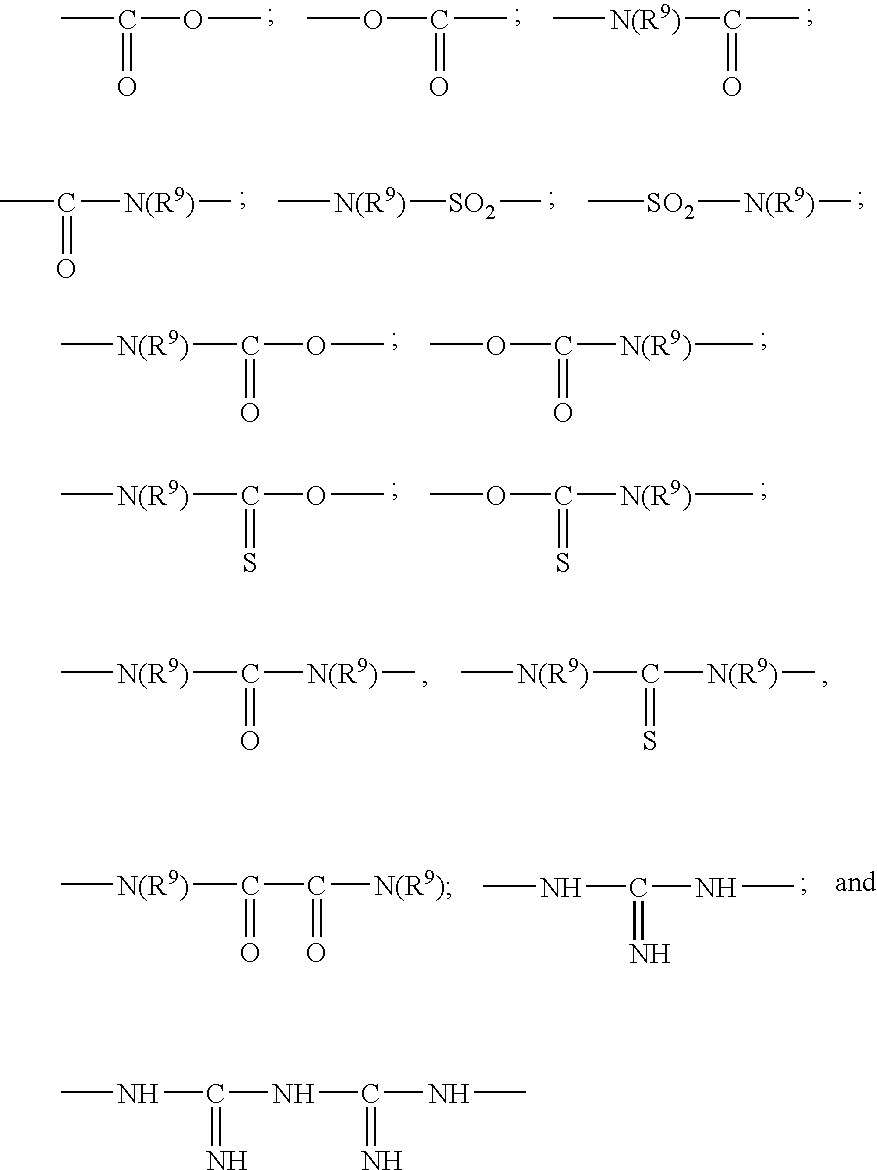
CC(OC)=O.COC(C)=O.C[N(R9)]C(C)=O.CC(=O)[N(R9)]C.C[N(R9)][SO2]C.[SO2]([N(R9)]C)C.C[N(R9)]C(OC)=O.COC([N(R9)]C)=O.C[N(R9)]C(OC)=S.COC([N(R9)]C)=S.C[N(R9)]C([N(R9)]C)=O.C[N(R9)]C([N(R9)]C)=S.C[N(R9)]C(=O)C([N(R9)])=O.CNC(NC)=N.CNC(NC(NC)=N)=N
